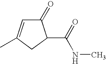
C1(=O)C=C(C)CC1C(NC)=O
